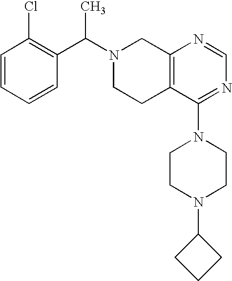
C1(C(N2CCC3=C(C2)N=CN=C3N2CCN(C3CCC3)CC2)C)=C(Cl)C=CC=C1
